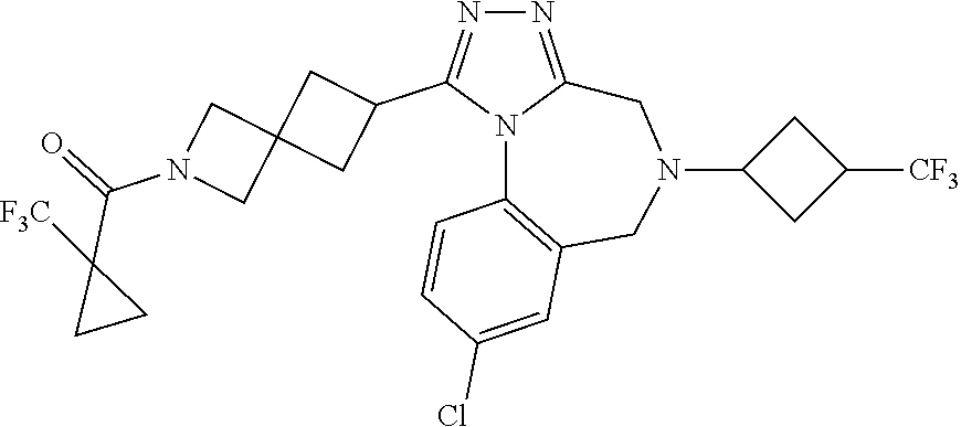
N1=C2N(C(C3CC4(C3)CN(C(=O)C3([F3C])CC3)C4)=N1)C1=C(CN(C3CC([CF3])C3)C2)C=C(Cl)C=C1
